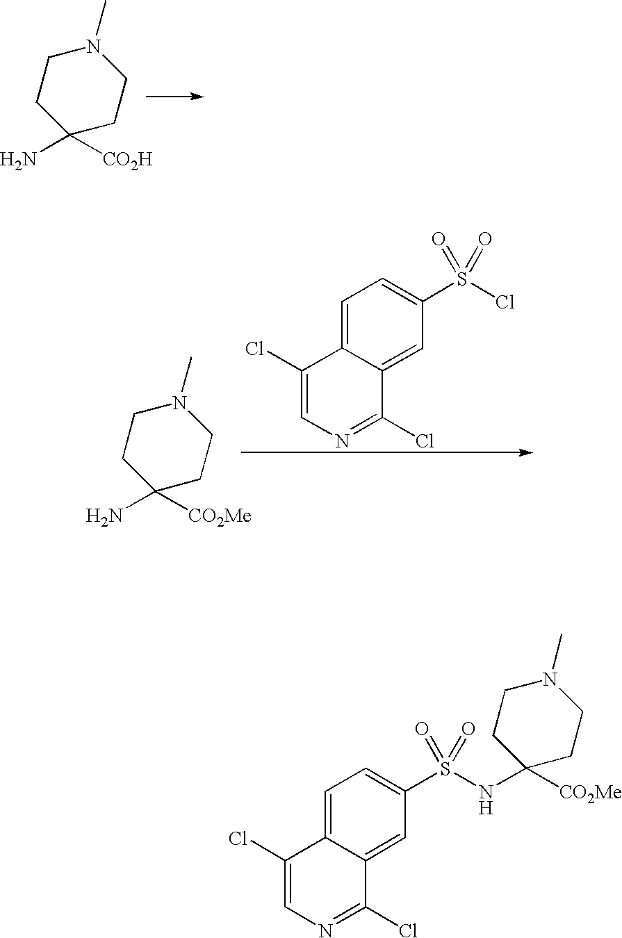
C1([CO2H])(N)CCN(C)CC1.C1=C2C(=CC(S(Cl)(=O)=O)=C1)C(Cl)=NC=C2Cl.C1([CO2Me])(N)CCN(C)CC1.C1=C2C(=CC(S(NC3([CO2Me])CCN(C)CC3)(=O)=O)=C1)C(Cl)=NC=C2Cl
